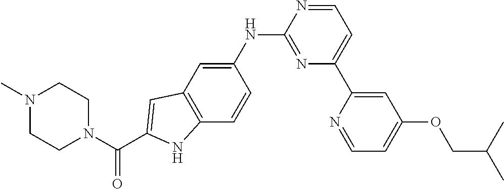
C1N(C)CCN(C(C2=CC3=C(C=CC(NC4=NC(C5=CC(OCC(C)C)=CC=N5)=CC=N4)=C3)N2)=O)C1
